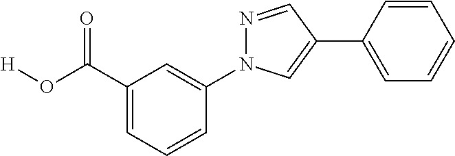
C1(C(O[H])=O)=CC=CC(N2N=CC(C3=CC=CC=C3)=C2)=C1
